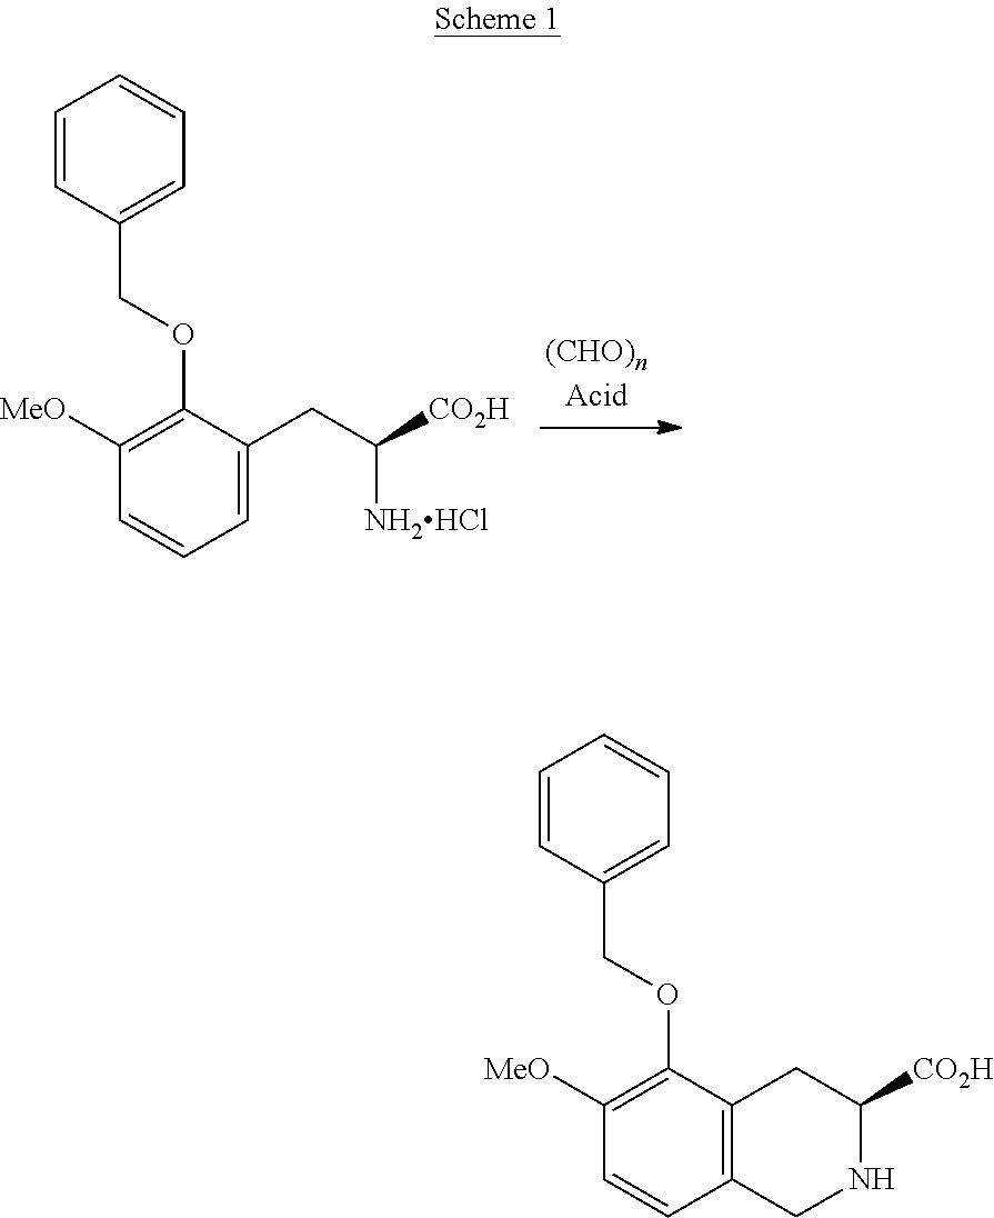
C1=CC(COC2=C([MeO])C=CC=C2CC([CO2H])[NH2HCl])=CC=C1.C1=CC(COC2=C([MeO])C=CC3=C2CC([CO2H])NC3)=CC=C1
